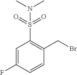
C1=C(F)C=CC(CBr)=C1S(=O)(=O)N(C)C
